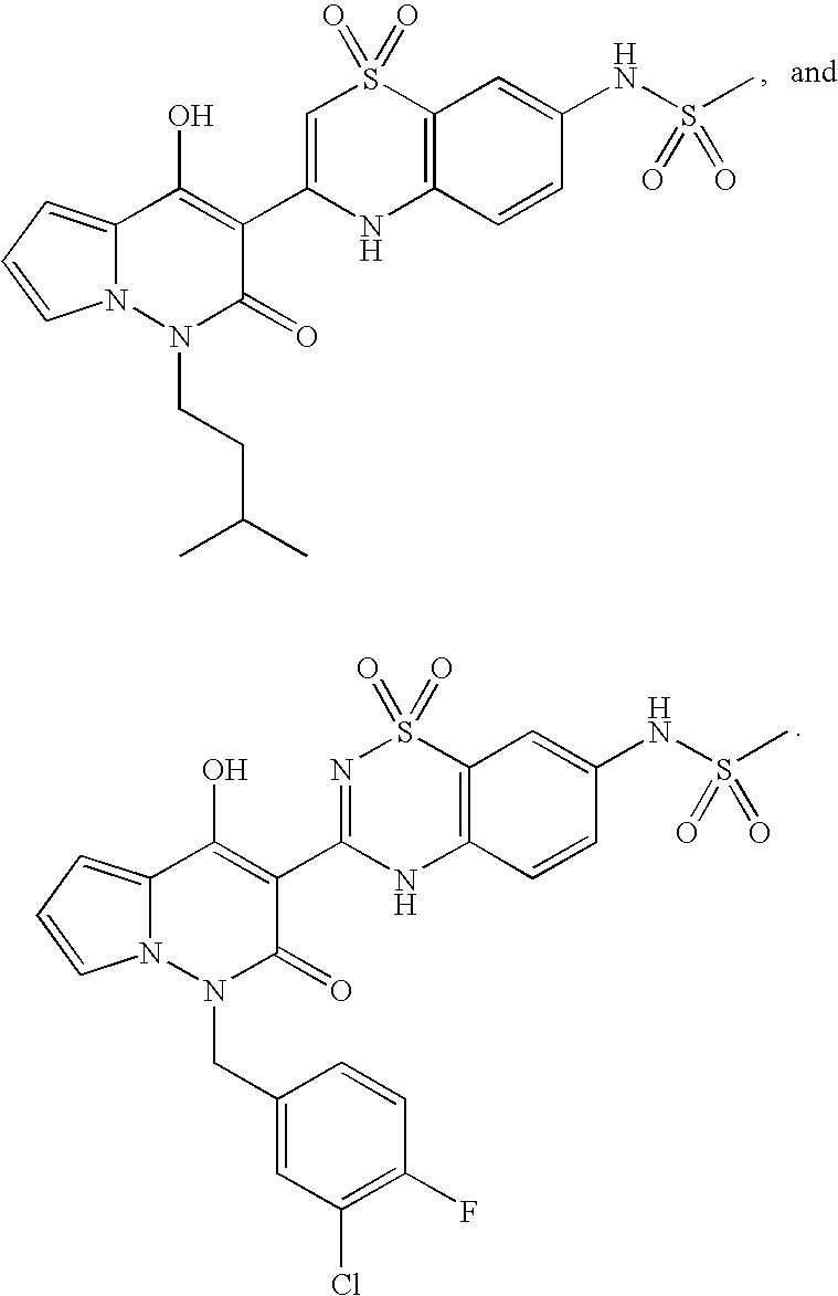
N12C(=CC=C1)C(O)=C(C1=CS(=O)(=O)C3=C(N1)C=CC(NS(=O)(C)=O)=C3)C(=O)N2CCC(C)C.N12C(=CC=C1)C(O)=C(C1=NS(=O)(=O)C3=C(N1)C=CC(NS(=O)(C)=O)=C3)C(=O)N2CC1=CC(Cl)=C(F)C=C1
